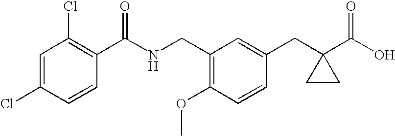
C1=C(Cl)C=CC(C(NCC2=C(OC)C=CC(CC3(C(O)=O)CC3)=C2)=O)=C1Cl
